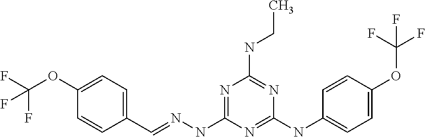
C1(C=NNC2=NC(NCC)=NC(NC3=CC=C(OC(F)(F)F)C=C3)=N2)=CC=C(OC(F)(F)F)C=C1
